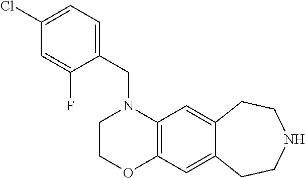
C(N1CCOC2=C1C=C1C(=C2)CCNCC1)C1=CC=C(Cl)C=C1F
